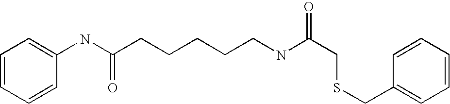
C1=CC=CC(NC(CCCCCNC(CSCC2=CC=CC=C2)=O)=O)=C1
